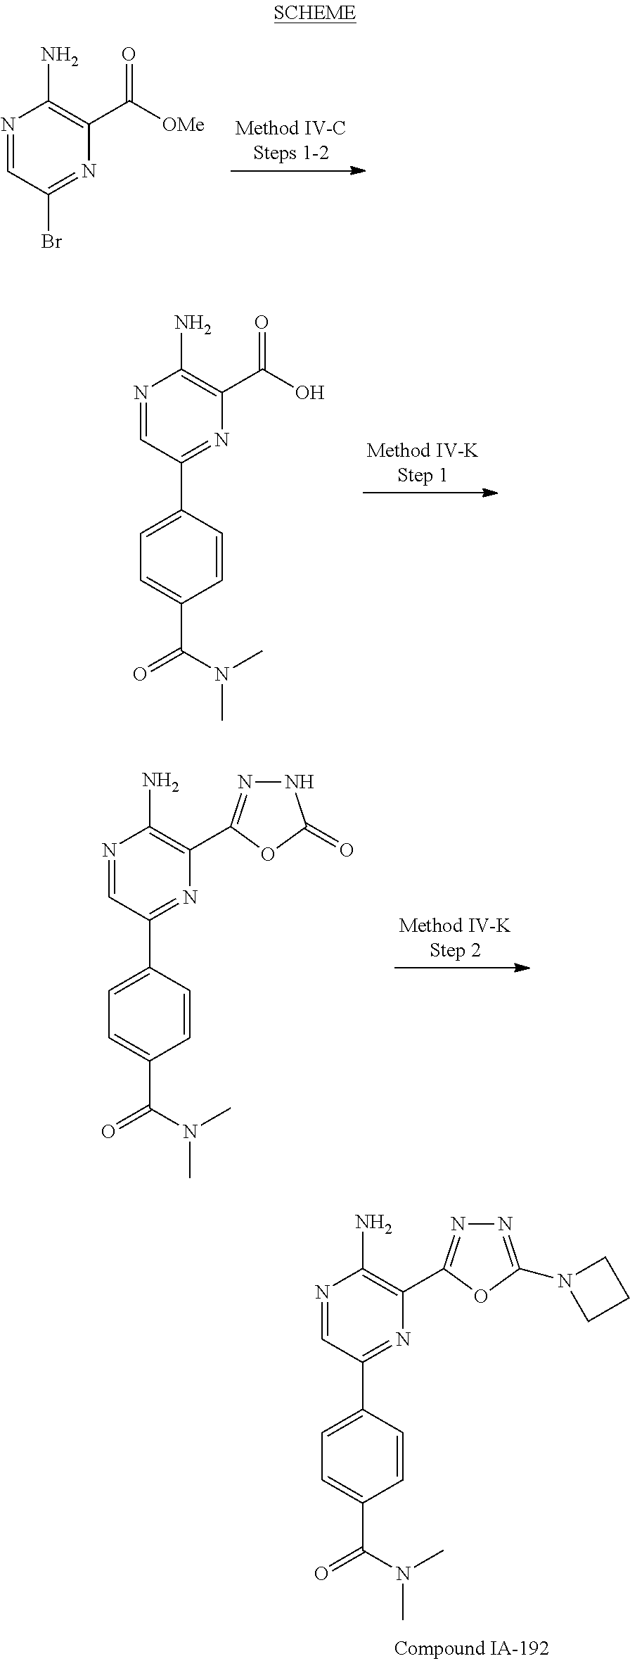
N1=CC(Br)=NC(C([OMe])=O)=C1N.N1=CC(C2=CC=C(C(=O)N(C)C)C=C2)=NC(C(O)=O)=C1N.N1=CC(C2=CC=C(C(N(C)C)=O)C=C2)=NC(C2=NN=C(N3CCC3)O2)=C1N.N1=CC(C2=CC=C(C(N(C)C)=O)C=C2)=NC(C2=NNC(=O)O2)=C1N
